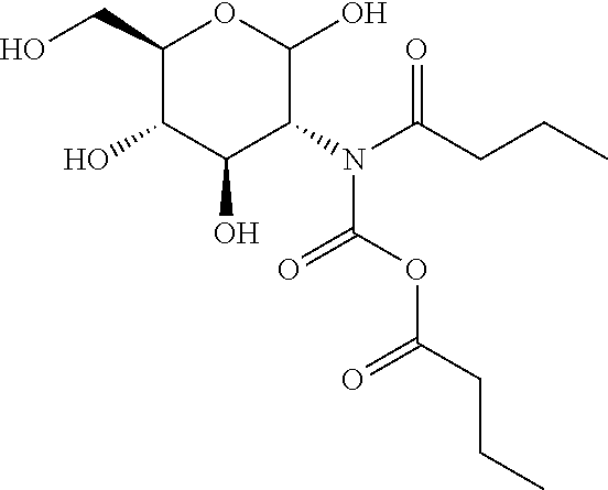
C1(CO)C(O)C(O)C(N(C(CCC)=O)C(OC(=O)CCC)=O)C(O)O1
